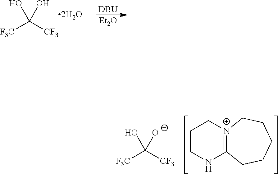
[F3C]C([CF3])(O)O.[DBU].[Et2O].[F3C]C([CF3])(O)[O-].C1CNC2=[N+](C1)CCCCC2
